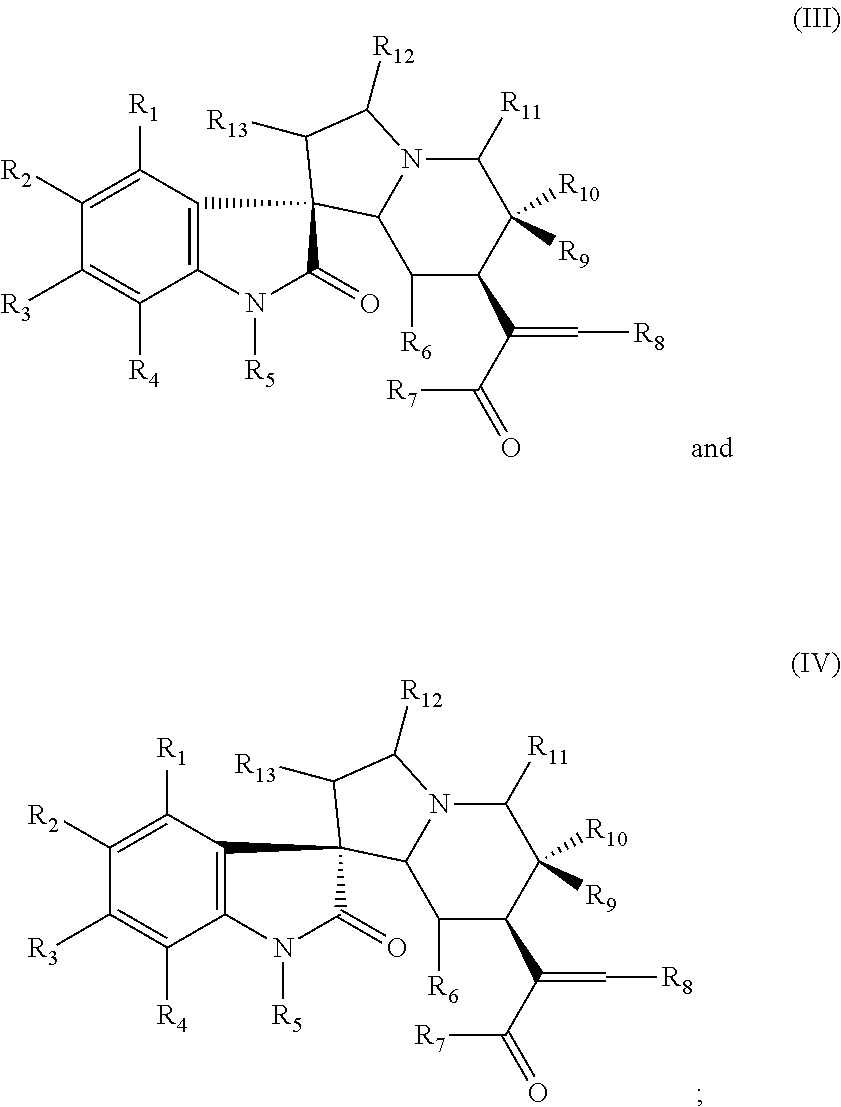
C12=C(C([R1])=C([R2])C([R3])=C1[R4])C1(C(=O)N2[R5])C2C([R6])C(C(C(=O)[R7])=C[R8])C([R10])([R9])C([R11])N2C([R12])C1[R13].C12=C(C([R1])=C([R2])C([R3])=C1[R4])C1(C(=O)N2[R5])C2C([R6])C(C(C(=O)[R7])=C[R8])C([R10])([R9])C([R11])N2C([R12])C1[R13]
